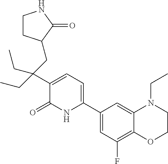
C1(C2=CC=C(C(CC3CCNC3=O)(CC)CC)C(=O)N2)=CC(F)=C2C(=C1)N(CC)CCO2
